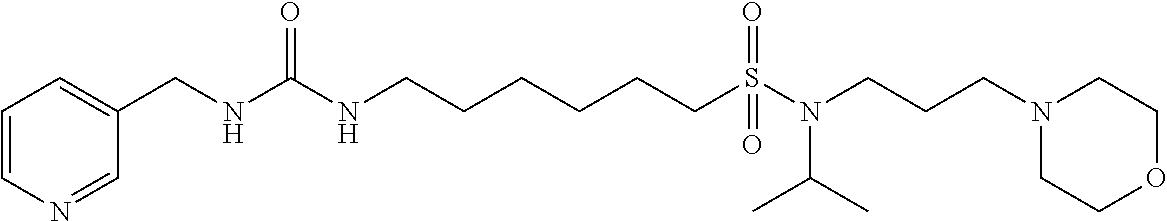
C1=C(CNC(NCCCCCCS(=O)(N(CCCN2CCOCC2)C(C)C)=O)=O)C=NC=C1
